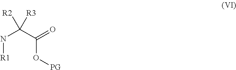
N(C([R2])([R3])C(O[PG])=O)[R1]
